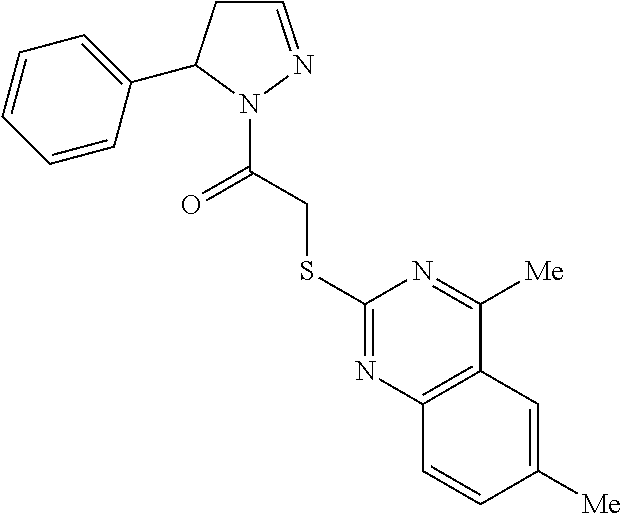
C1=NN(C(=O)CSC2=NC3=C(C([Me])=N2)C=C([Me])C=C3)C(C2=CC=CC=C2)C1
